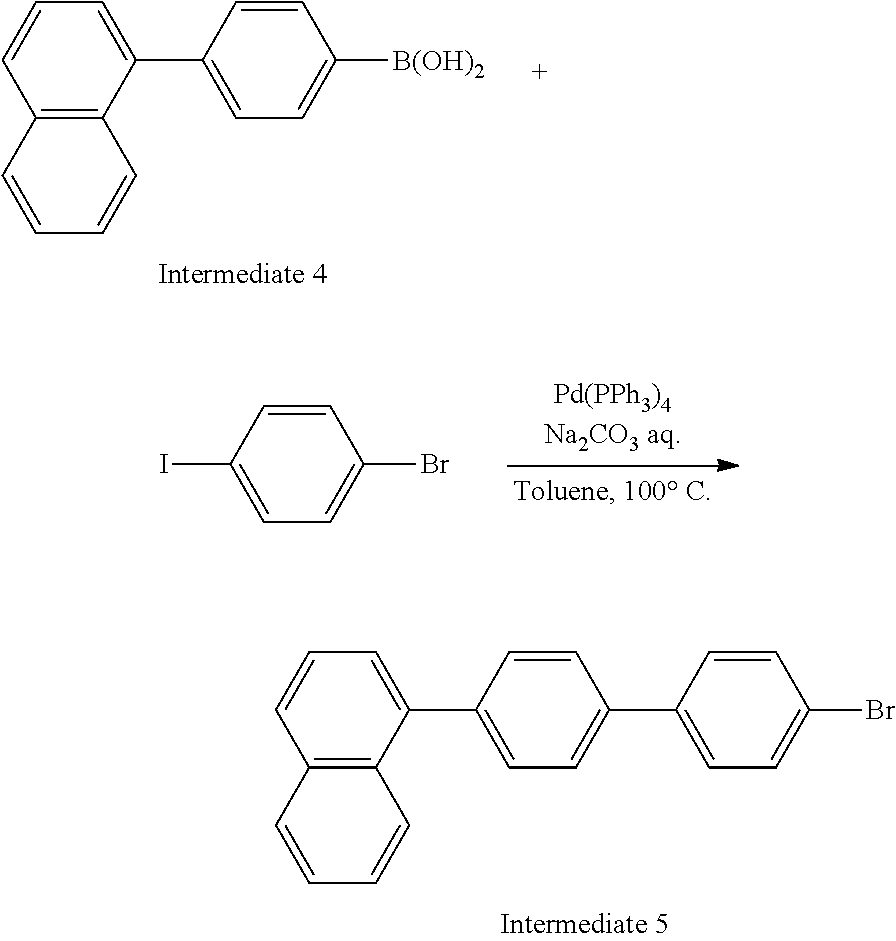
C1(Br)=CC=C(I)C=C1.C1(C2=CC=CC3=C2C=CC=C3)=CC=C(C2=CC=C(Br)C=C2)C=C1.C1=CC=C(C2=CC=C([B(OH)2])C=C2)C2=C1C=CC=C2
